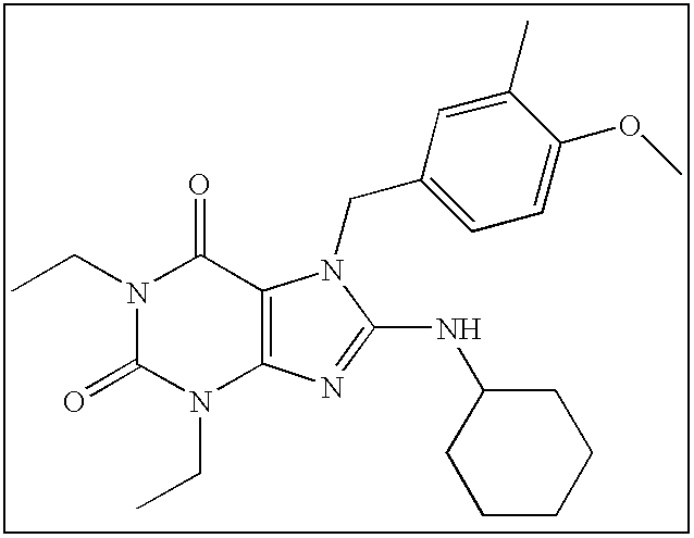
N1(CC)C(=O)N(CC)C2=C(C1=O)N(CC1=CC=C(OC)C(C)=C1)C(NC1CCCCC1)=N2
